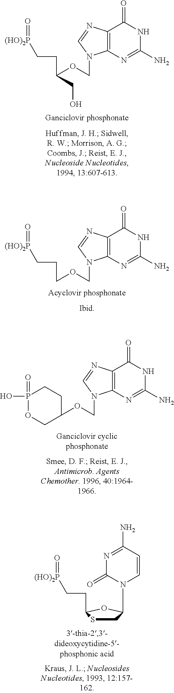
C12=C(N=C(N)NC1=O)N(COC(CC[(HO)2P]=O)CO)C=N2.C12=C(N=C(N)NC1=O)N(COCCC[(HO)2P]=O)C=N2.C12=C(N=C(N)NC1=O)N(COC1COP(=O)(O)CC1)C=N2.C1SC(CC[(HO)2P]=O)OC1N1C=CC(N)=NC1=O
